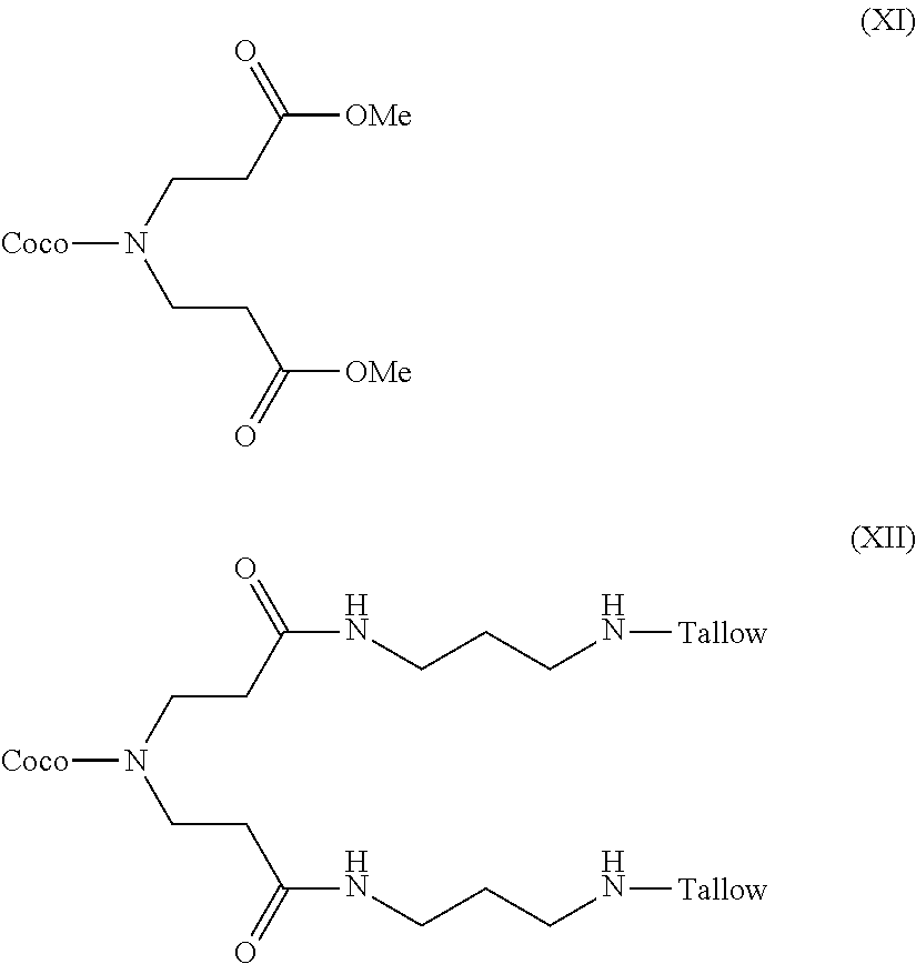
C(CN(CCC([OMe])=O)[Coco])C([OMe])=O.C(CN(CCC(NCCCN[Tallow])=O)[Coco])C(NCCCN[Tallow])=O
